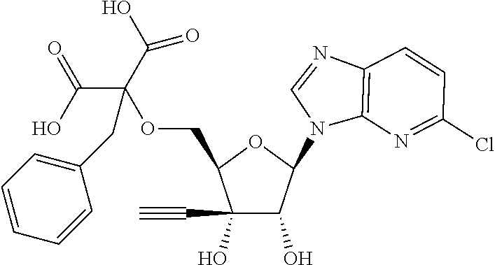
C1(C#C)(O)C(O)C(N2C3=C(N=C2)C=CC(Cl)=N3)OC1COC(CC1=CC=CC=C1)(C(=O)O)C(=O)O
